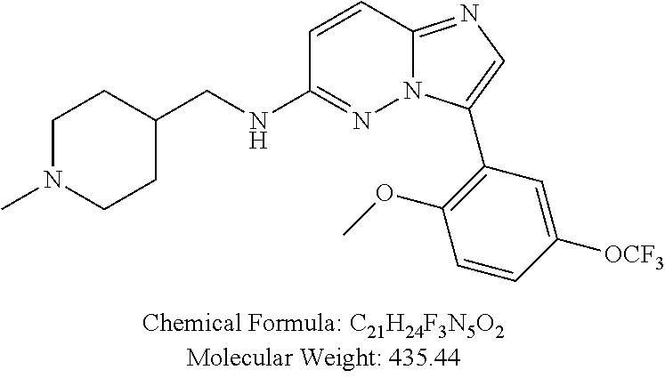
C1=CC2=NC=C(C3=C(OC)C=CC([OCF3])=C3)N2N=C1NCC1CCN(C)CC1
